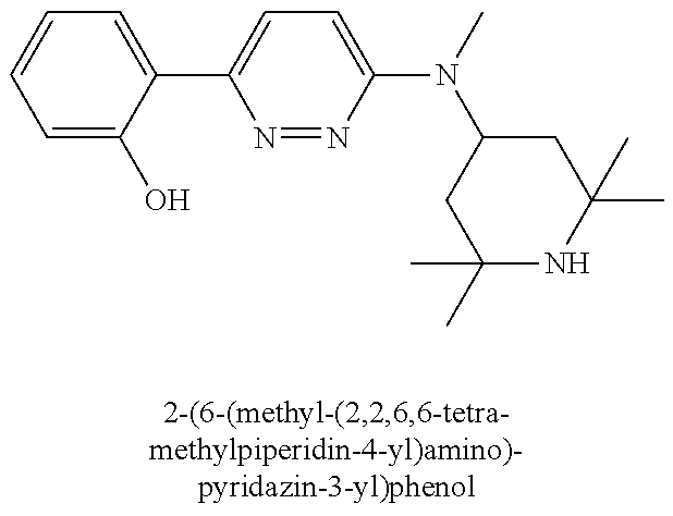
C1(C2=CC=C(N(C)C3CC(C)(C)NC(C)(C)C3)N=N2)=CC=CC=C1O
